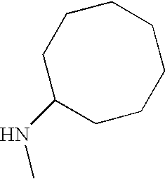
C1CC(NC)CCCCC1
